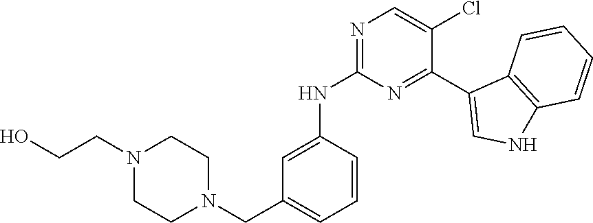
N1=C(NC2=CC(CN3CCN(CCO)CC3)=CC=C2)N=C(C2=CNC3=C2C=CC=C3)C(Cl)=C1
